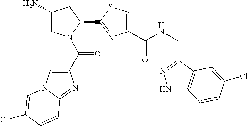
C1(N)CN(C(C2=CN3C(=N2)C=CC(Cl)=C3)=O)C(C2=NC(C(NCC3=NNC4=C3C=C(Cl)C=C4)=O)=CS2)C1
